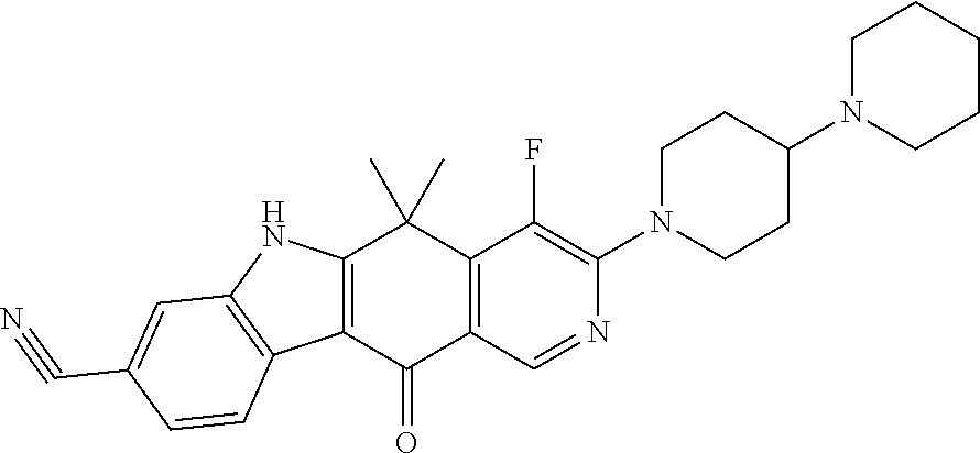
C12=C(C(=O)C3=C(C1(C)C)C(F)=C(N1CCC(N4CCCCC4)CC1)N=C3)C1=C(N2)C=C(C#N)C=C1
